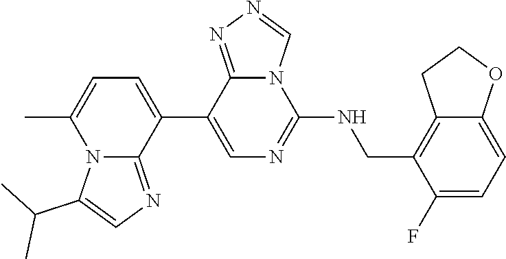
C1(C2=CC=C(C)N3C2=NC=C3C(C)C)=CN=C(NCC2=C3C(=CC=C2F)OCC3)N2C1=NN=C2
